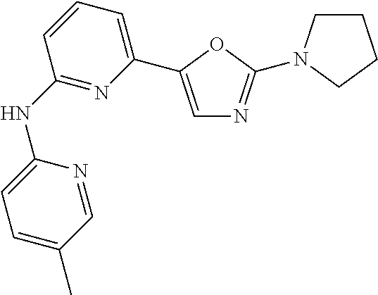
C1(NC2=NC(C3=CN=C(N4CCCC4)O3)=CC=C2)=CC=C(C)C=N1
